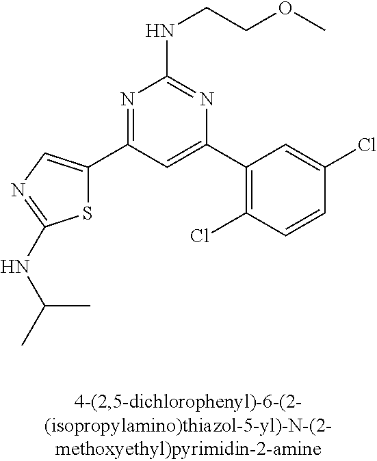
N(C1=NC(C2=C(Cl)C=CC(Cl)=C2)=CC(C2=CN=C(NC(C)C)S2)=N1)CCOC
